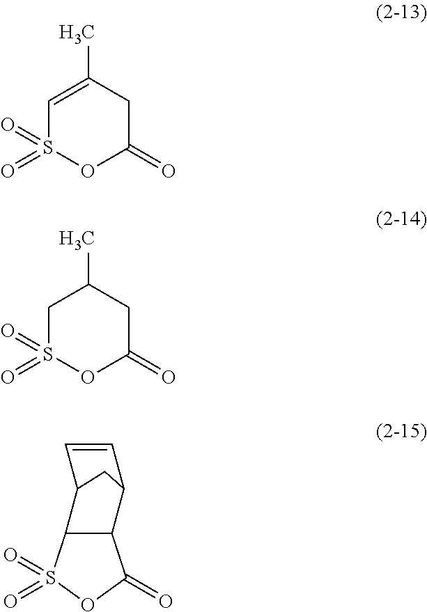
C1S(=O)(=O)OC(=O)CC1C.C12C(S(=O)(=O)OC1=O)C1C=CC2C1.C1=C(C)CC(=O)OS1(=O)=O
